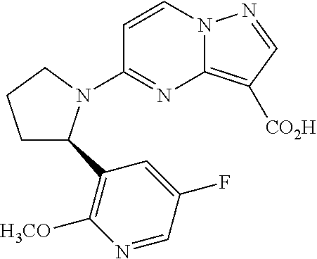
C1=CN2C(=C([CO2H])C=N2)N=C1N1C(C2=C([H3CO])N=CC(F)=C2)CCC1
